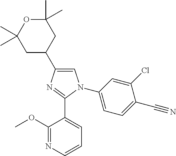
C1=C(C2CC(C)(C)OC(C)(C)C2)N=C(C2=CC=CN=C2OC)N1C1=CC=C(C#N)C(Cl)=C1
